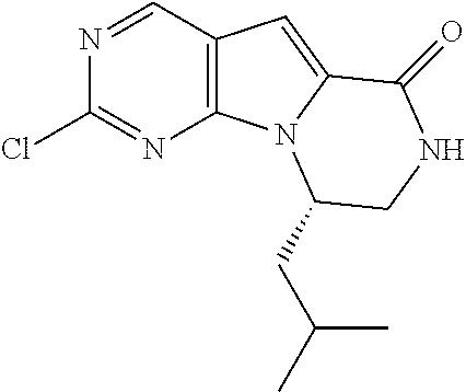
N1=CC2=C(N=C1Cl)N1C(=C2)C(=O)NCC1CC(C)C
